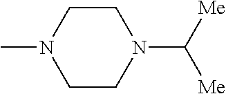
C1CN(C)CCN1C([Me])[Me]
